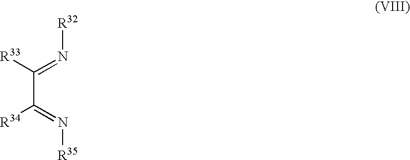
[R33]C(=N[R32])C([R34])=N[R35]
